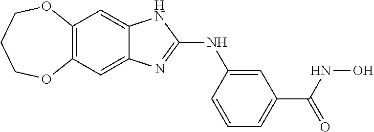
C12=C(C=C3C(=C1)NC(NC1=CC(C(NO)=O)=CC=C1)=N3)OCCCO2
